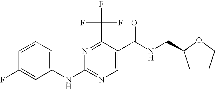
C1=CC=C(NC2=NC=C(C(NCC3CCCO3)=O)C(C(F)(F)F)=N2)C=C1F
